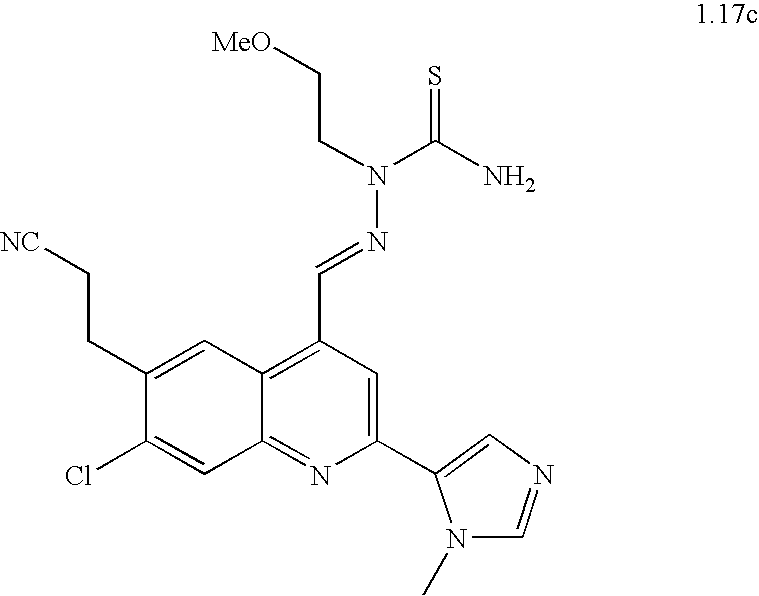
C1(CC[NC])=CC2=C(C=NN(C(=S)N)CC[MeO])C=C(C3=CN=CN3C)N=C2C=C1Cl
